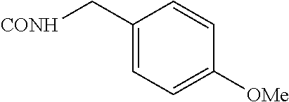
C1(C[CONH])=CC=C([OMe])C=C1
